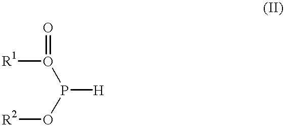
P([H])(O([R1])=O)O[R2]
